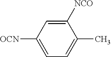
C1([NCO])=CC([OCN])=CC=C1C
